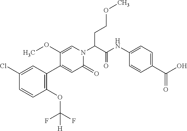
C1(NC(=O)C(N2C(=O)C=C(C3=C(OC(F)(F)[H])C=CC(Cl)=C3)C(OC)=C2)CCOC)=CC=C(C(O)=O)C=C1
